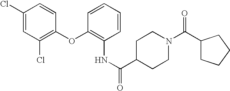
C1(Cl)=CC(Cl)=C(OC2=C(NC(=O)C3CCN(C(C4CCCC4)=O)CC3)C=CC=C2)C=C1
